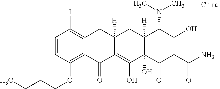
C1=CC(OCCCC)=C2C(=C1I)CC1([H])C(=C(O)C3(O)C([H])(C1)C(N(C)C)C(O)=C(C(N)=O)C3=O)C2=O
